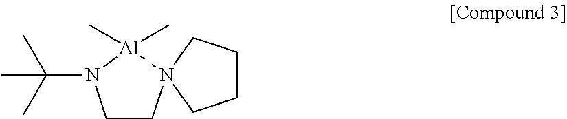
C1CN2([Al](C)(C)N1C(C)(C)C)CCCC2
